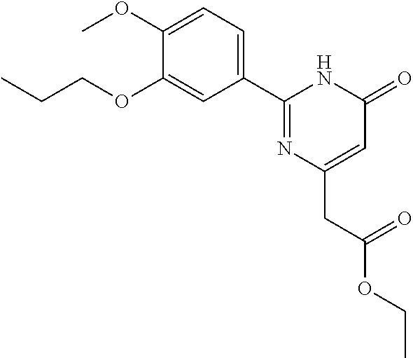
C1(OC)=CC=C(C2=NC(CC(=O)OCC)=CC(=O)N2)C=C1OCCC
